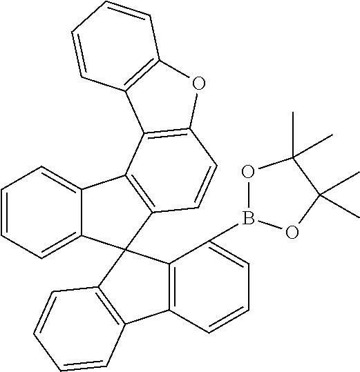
C12=CC=CC=C1C1(C3=C2C2=C(C=C3)OC3=C2C=CC=C3)C2=C(C3=C1C(B1OC(C)(C)C(C)(C)O1)=CC=C3)C=CC=C2
